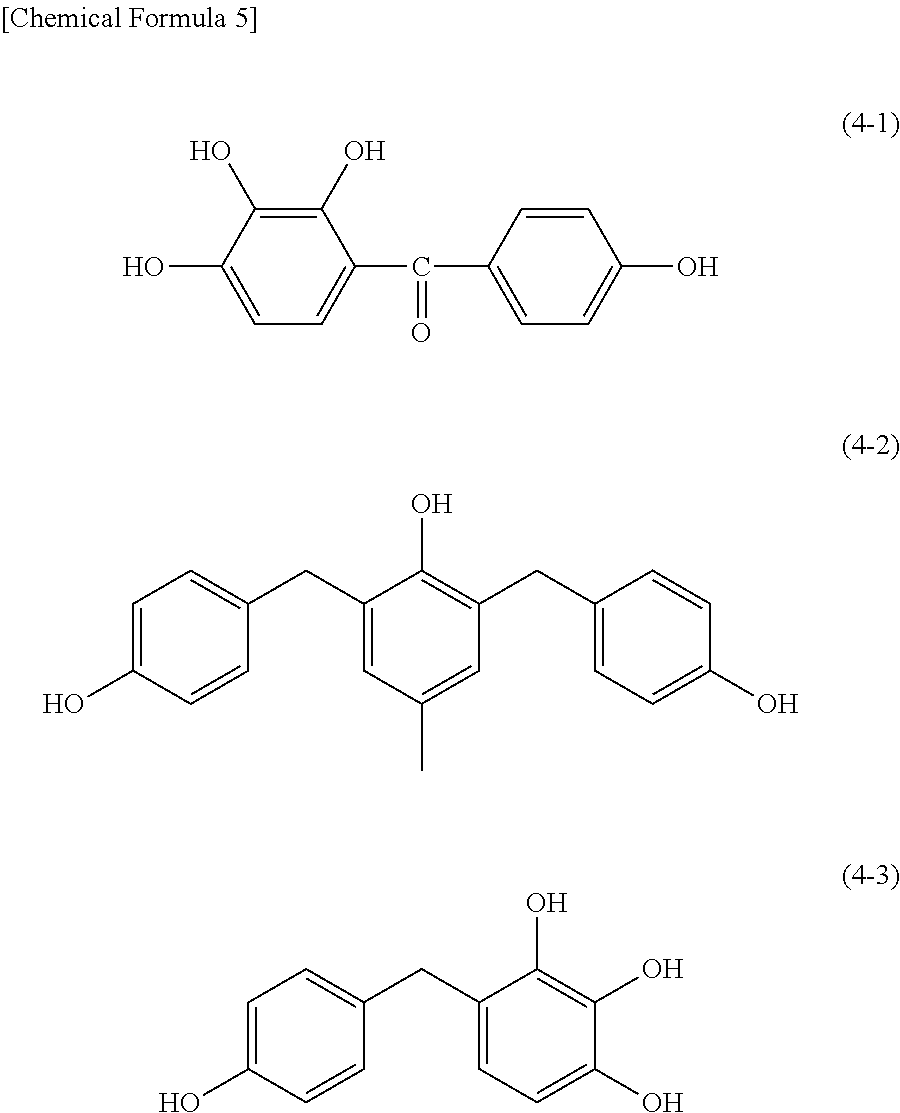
C1(O)=CC=C(C(C2=CC=C(O)C=C2)=O)C(O)=C1O.C1=C(O)C=CC(CC2=CC(C)=CC(CC3=CC=C(O)C=C3)=C2O)=C1.C1=C(O)C=CC(CC2=CC=C(O)C(O)=C2O)=C1
